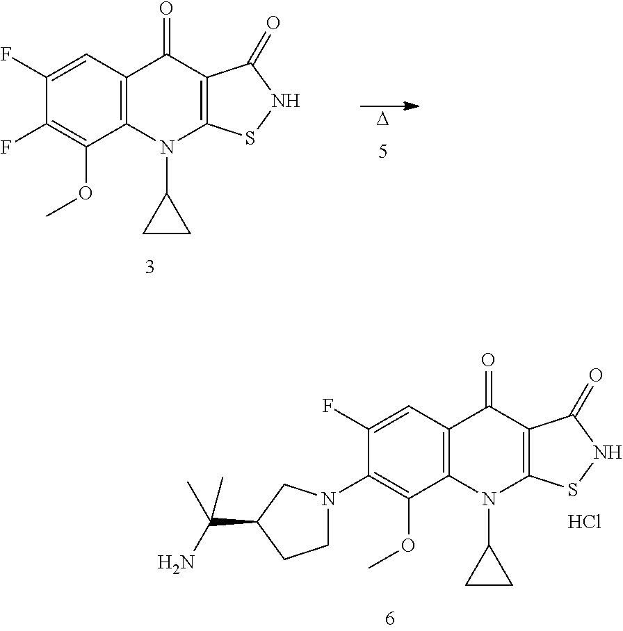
C1(F)=CC2=C(C(OC)=C1N1CCC(C(C)(N)C)C1)N(C1CC1)C1=C(C2=O)C(=O)NS1.Cl.C1(F)=CC2=C(C(OC)=C1F)N(C1CC1)C1=C(C2=O)C(=O)NS1.[D]
